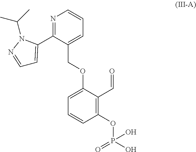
C1(OP(=O)(O)O)=C(C=O)C(OCC2=CC=CN=C2C2=CC=NN2C(C)C)=CC=C1
